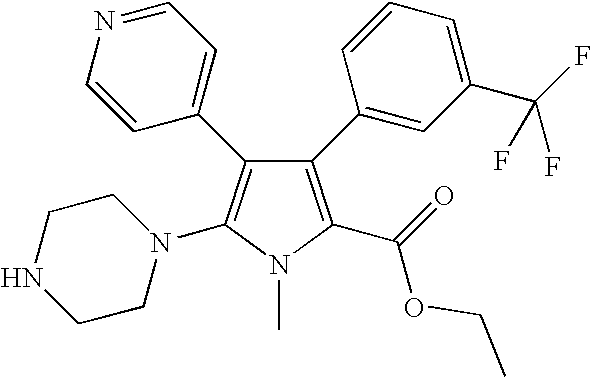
C1(C2=CC(C(F)(F)F)=CC=C2)=C(C(=O)OCC)N(C)C(N2CCNCC2)=C1C1=CC=NC=C1
